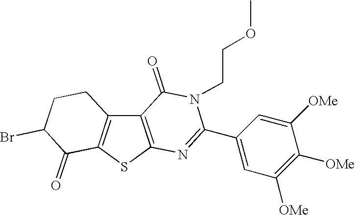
C12=C(SC3=C1CCC(Br)C3=O)N=C(C1=CC([OMe])=C([OMe])C([OMe])=C1)N(CCOC)C2=O
